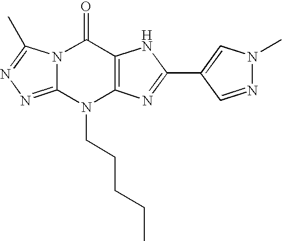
N12C(=NN=C1C)N(CCCCC)C1=C(C2=O)NC(C2=CN(C)N=C2)=N1
